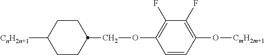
O(C1=C(F)C(F)=C(O[CmH2m+1])C=C1)CC1CCC([CnH2n+1])CC1
